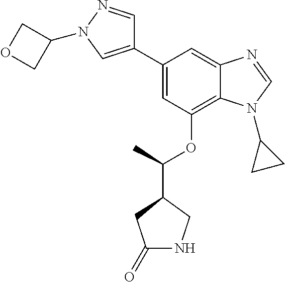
C1(C2=CN(C3COC3)N=C2)=CC(OC(C2CC(=O)NC2)C)=C2C(=C1)N=CN2C1CC1
